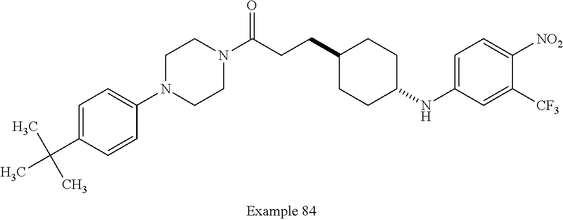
C1=C(C(C)(C)C)C=CC(N2CCN(C(CCC3CCC(NC4=CC=C([NO2])C([CF3])=C4)CC3)=O)CC2)=C1
